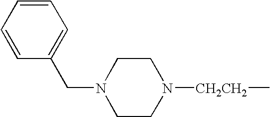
C1=CC=CC=C1CN1CCN([CH2CH2]C)CC1
